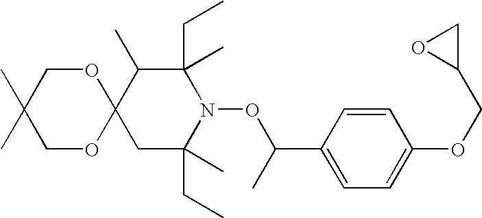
C1(C)(C)COC2(OC1)CC(CC)(C)N(OC(C)C1=CC=C(OCC3CO3)C=C1)C(CC)(C)C2C
